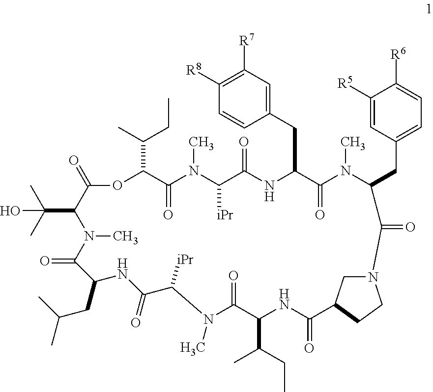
C1=C([R5])C([R6])=CC=C1CC1N(C)C(=O)C(CC2=CC([R7])=C([R8])C=C2)NC(=O)C([iPr])N(C)C(=O)C(C(CC)C)OC(=O)C(C(C)(C)O)N(C)C(=O)C(CC(C)C)NC(=O)C([iPr])N(C)C(=O)C(C(C)CC)NC(=O)C2CN(CC2)C1=O
